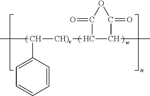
CC(C1=CC=CC=C1)[CH)v]C1C(C)C(=O)OC1=O
